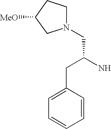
N1(CC(N)CC2=CC=CC=C2)CCC([MeO])C1
